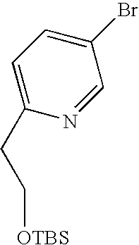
BrC1=CC=C(CC[OTBS])N=C1
